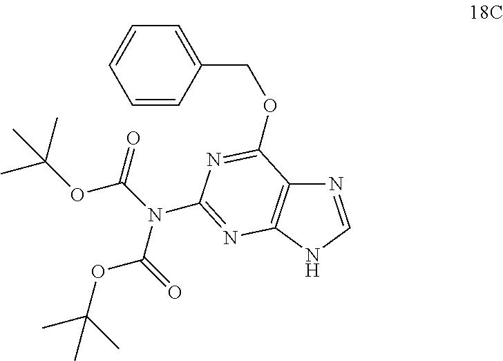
N1=CNC2=C1C(OCC1=CC=CC=C1)=NC(N(C(OC(C)(C)C)=O)C(OC(C)(C)C)=O)=N2
